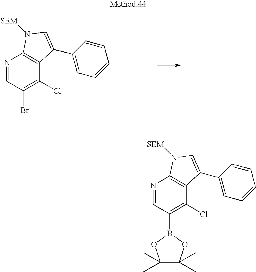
N1=CC(Br)=C(Cl)C2=C1N([SEM])C=C2C1=CC=CC=C1.N1=CC(B2OC(C)(C)C(C)(C)O2)=C(Cl)C2=C1N([SEM])C=C2C1=CC=CC=C1
